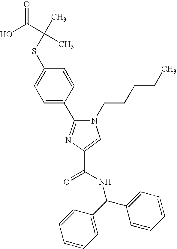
S(C1=CC=C(C2=NC(C(NC(C3=CC=CC=C3)C3=CC=CC=C3)=O)=CN2CCCCC)C=C1)C(C)(C(O)=O)C
